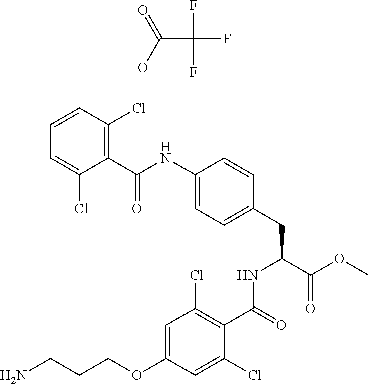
C1=C(OCCCN)C=C(Cl)C(C(=O)NC(CC2=CC=C(NC(C3=C(Cl)C=CC=C3Cl)=O)C=C2)C(OC)=O)=C1Cl.C(C(F)(F)F)(O)=O
